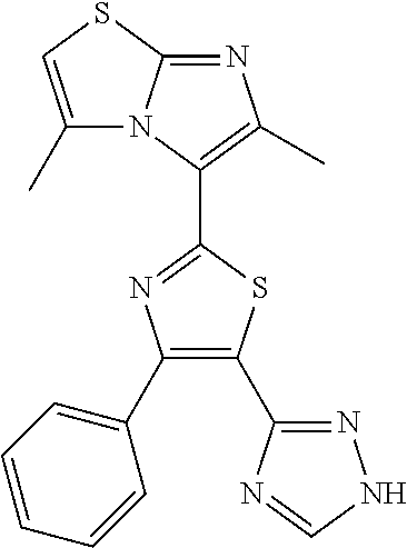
N1=C2N(C(C3=NC(C4=CC=CC=C4)=C(C4=NNC=N4)S3)=C1C)C(C)=CS2
